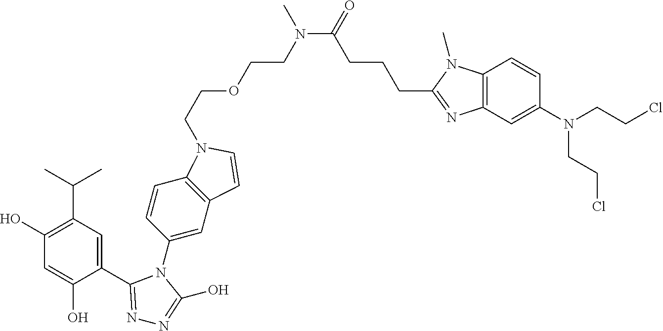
C12=C(C=C(N(CCCl)CCCl)C=C1)N=C(CCCC(N(CCOCCN1C3=C(C=C(N4C(O)=NN=C4C4=CC(C(C)C)=C(O)C=C4O)C=C3)C=C1)C)=O)N2C
